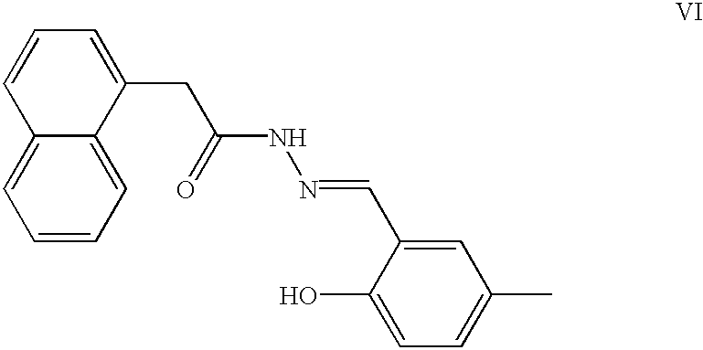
C12=CC=CC=C1C(CC(=O)NN=CC1=CC(C)=CC=C1O)=CC=C2
